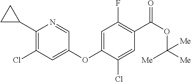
C1(C2CC2)=C(Cl)C=C(OC2=CC(F)=C(C(OC([Me])([Me])[Me])=O)C=C2Cl)C=N1
